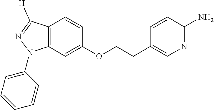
C1(OCCC2=CN=C(N)C=C2)=CC2=C(C=C1)C([H])=NN2C1=CC=CC=C1
